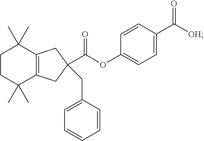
C1CC(C)(C)C2=C(C1(C)C)CC(C(OC1=CC=C(C([OH])=O)C=C1)=O)(CC1=CC=CC=C1)C2
